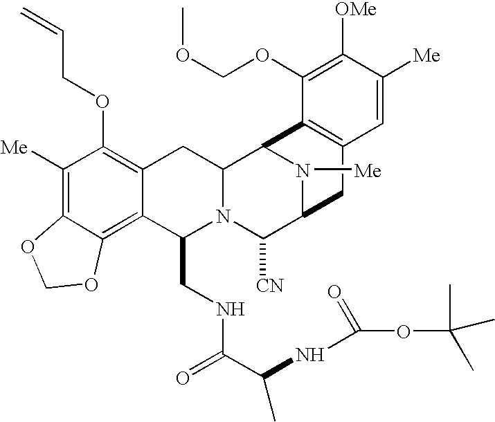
C1([Me])=C2C(=C3C(=C1OCC=C)CC1N(C3CNC(C(C)NC(=O)OC(C)(C)C)=O)C([CN])C3N([Me])C1C1=C(C3)C=C([Me])C([OMe])=C1OCOC)OCO2
